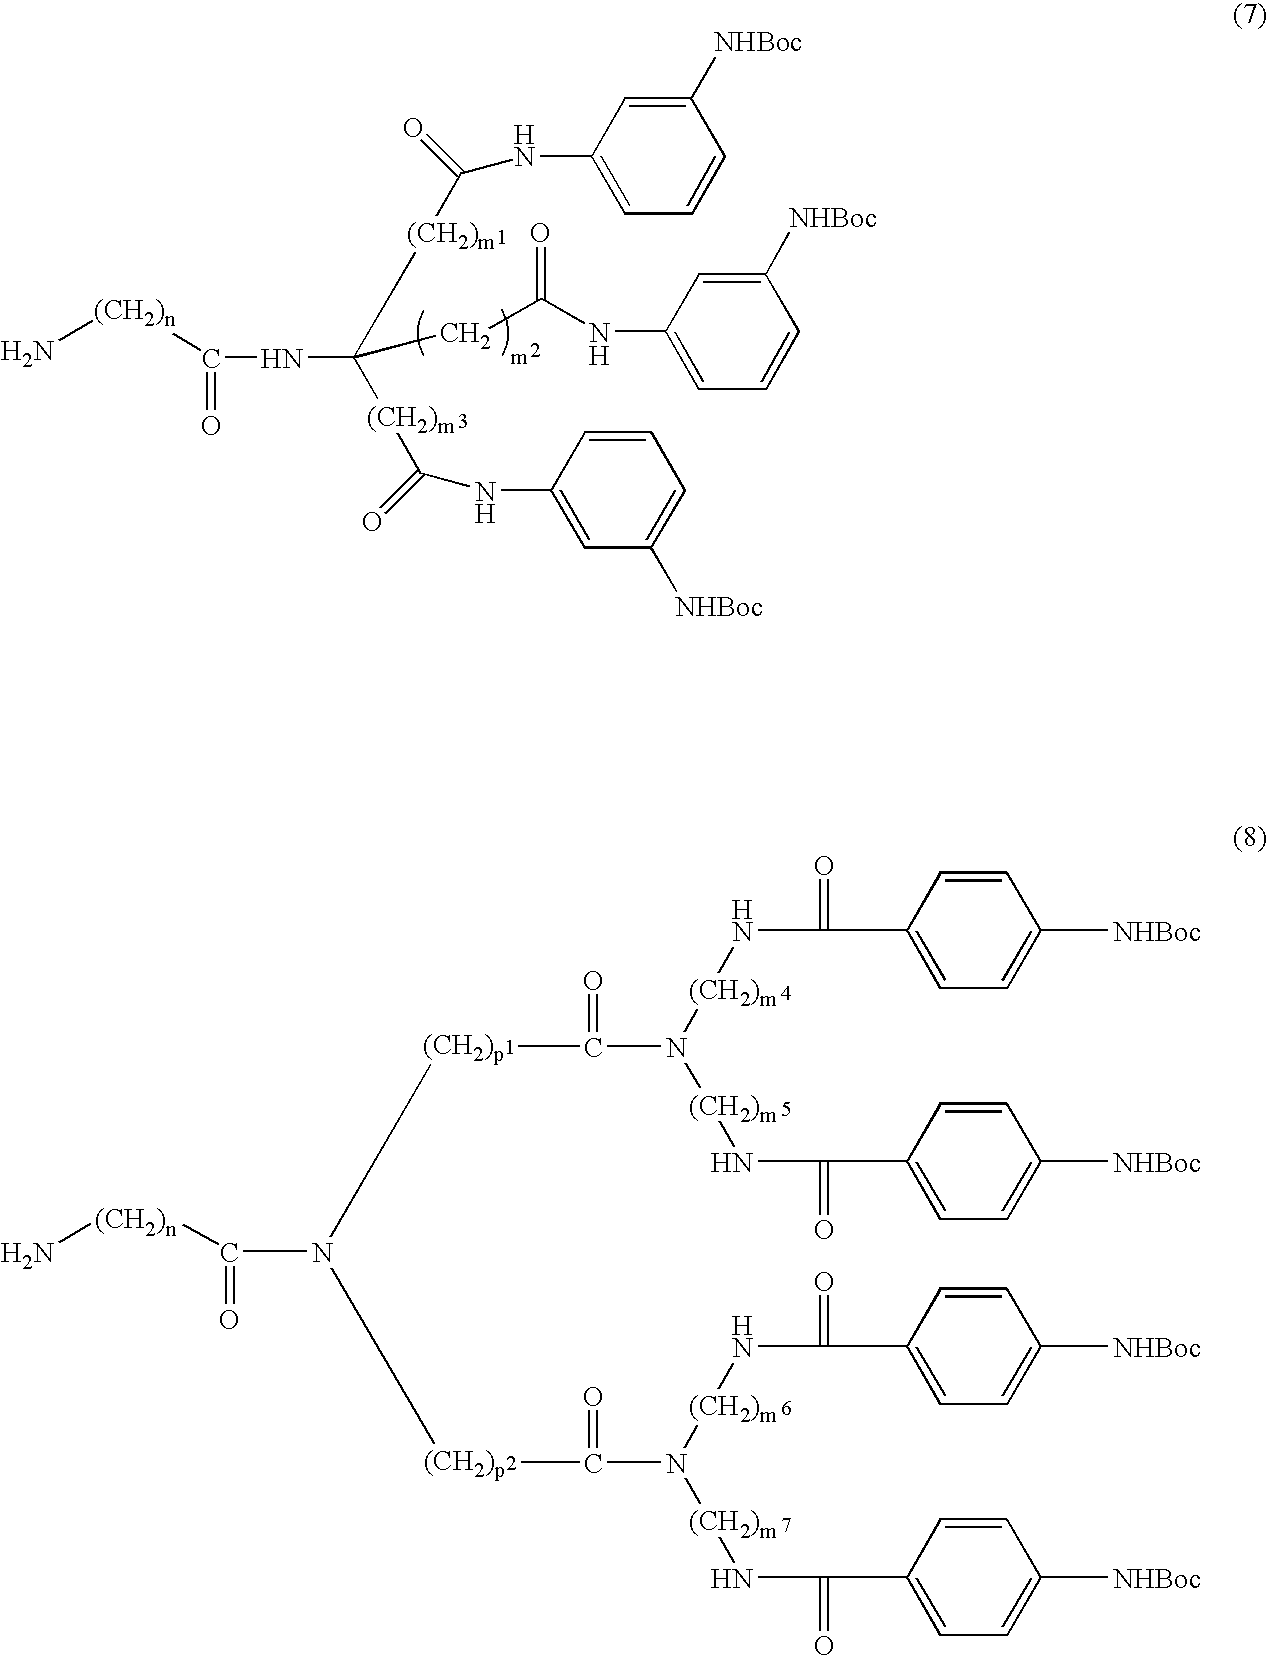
N(C1=CC=CC([NHBoc])=C1)C(=O)[(CH2)m]C(CC(NC1=CC=CC([NHBoc])=C1)=O)(NC([(CH2)n]N)=O)[(CH2)m]C(NC1=CC([NHBoc])=CC=C1)=O.C1=C(C(=O)N[(CH2)m]N([(CH2)m]NC(C2=CC=C([NHBoc])C=C2)=O)C([(CH2)p1]N([(CH2)p2]C(N([(CH2)m]NC(C2=CC=C([NHBoc])C=C2)=O)[(CH2)m]NC(C2=CC=C([NHBoc])C=C2)=O)=O)C([(CH2)n]N)=O)=O)C=CC([NHBoc])=C1
